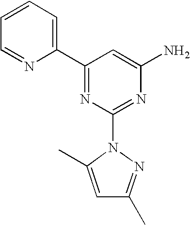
C1(C2=CC=CC=N2)=NC(N2C(C)=CC(C)=N2)=NC(N)=C1
